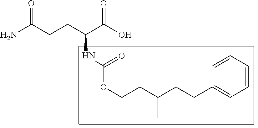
O=C(CCC(C(O)=O)NC(=O)OCCC(CCC1=CC=CC=C1)C)N
